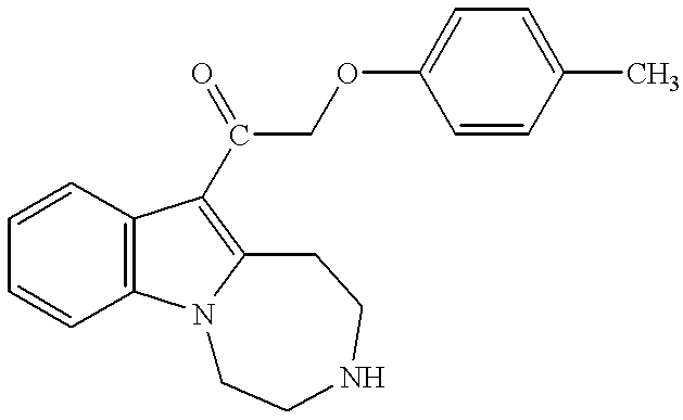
C1=CC2=C(C=C1)C(C(COC1=CC=C(C)C=C1)=O)=C1N2CCNCC1
